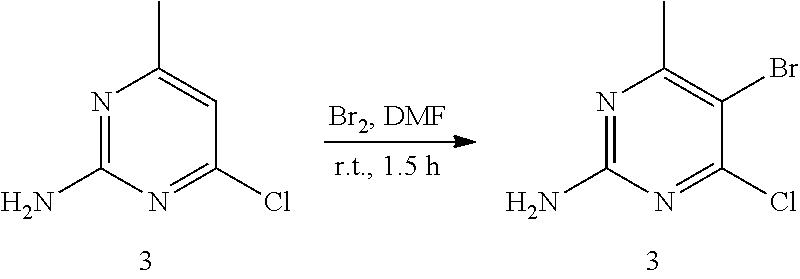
N1=C(N)N=C(Cl)C=C1C.N1=C(N)N=C(Cl)C(Br)=C1C
